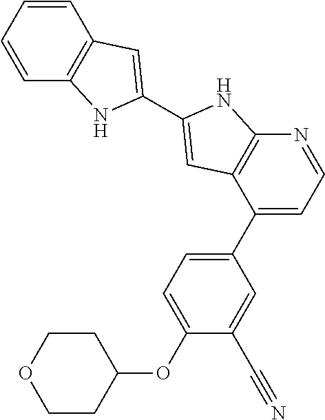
C1=CC=CC2=C1C=C(C1=CC3=C(N=CC=C3C3=CC=C(OC4CCOCC4)C(C#N)=C3)N1)N2
